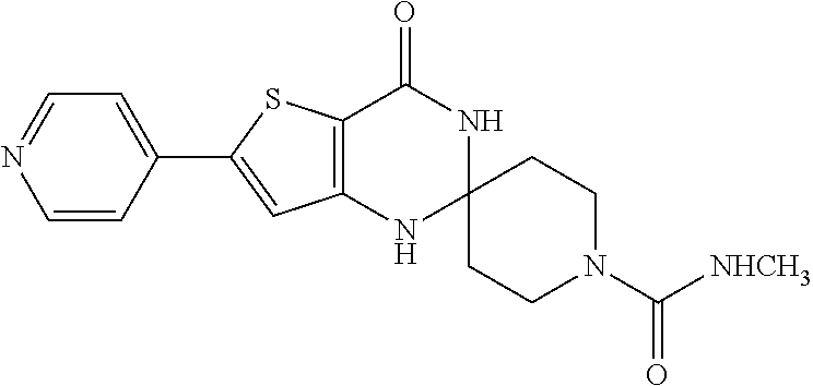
C12=C(NC3(NC1=O)CCN(C([NHCH3])=O)CC3)C=C(C1=CC=NC=C1)S2
